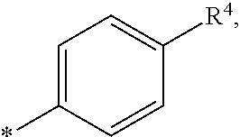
C1=C(*)C=CC([R4])=C1
